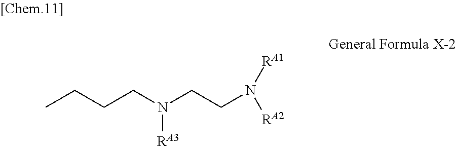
N([RA1])([RA2])CCN(CCCC)[RA3]
